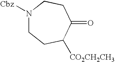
N1([Cbz])CCC([CO2CH2CH3])C(=O)CC1
